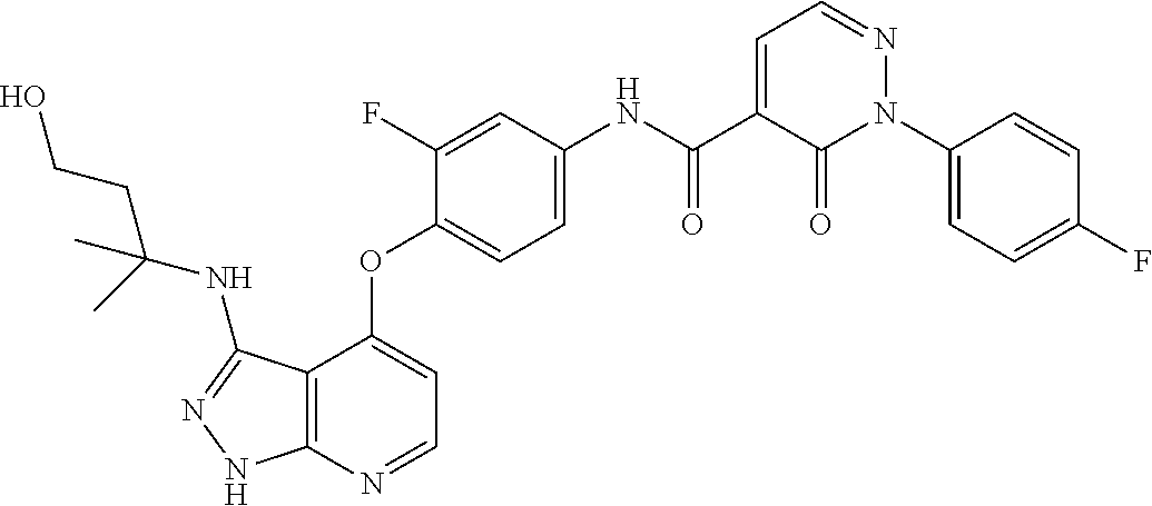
C12=C(N=CC=C1OC1=CC=C(NC(C3=CC=NN(C4=CC=C(F)C=C4)C3=O)=O)C=C1F)NN=C2NC(CCO)(C)C
